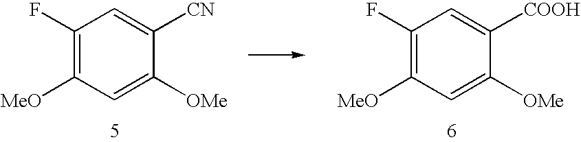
C1(F)=C([MeO])C=C([OMe])C([CN])=C1.C1(F)=C([MeO])C=C([OMe])C([COOH])=C1
